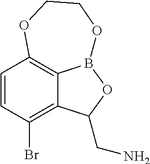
C1=CC(Br)=C2C3=C1OCCOB3OC2CN
